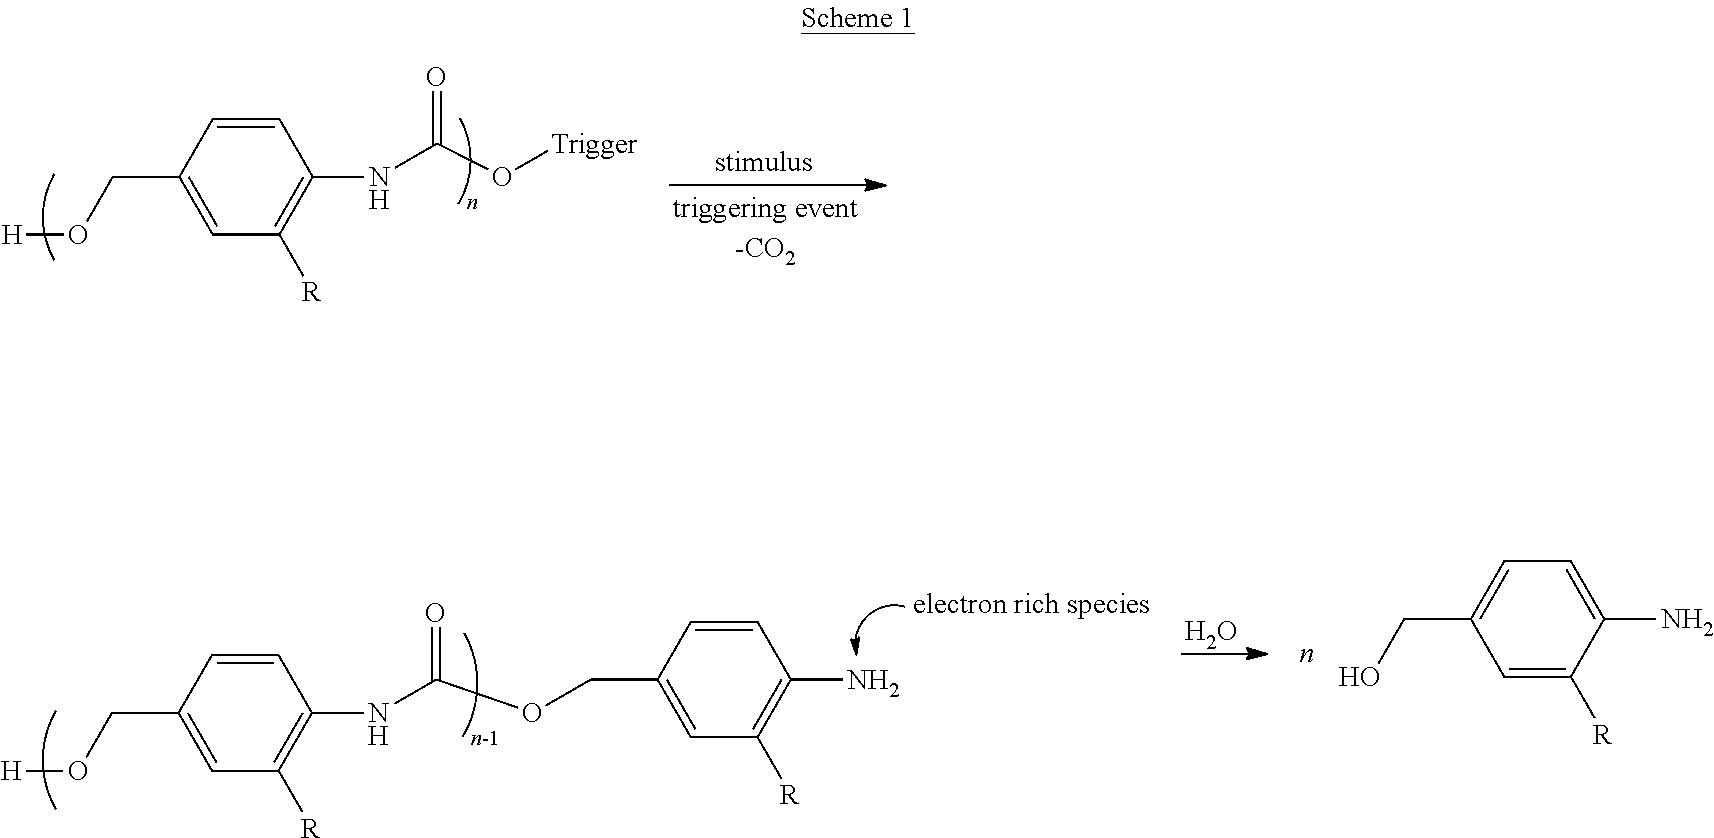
C1=CC(CO[H])=CC([R])=C1NC(O[Trigger])=O.O.C1=CC(CO[H])=CC([R])=C1NC(OCC1=CC([R])=C(N)C=C1)=O.C1=C(CO)C=C([R])C(N)=C1
